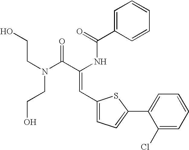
C1=C(C(=O)NC(C(N(CCO)CCO)=O)=CC2=CC=C(C3=CC=CC=C3Cl)S2)C=CC=C1
